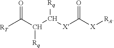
O=C(C(C([X]C([X][RA])=O)[Rq])[Rq])[RT]
